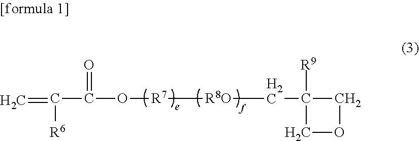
C=C(C(=O)O[R7][R8O]CC1([R9])COC1)[R6]
